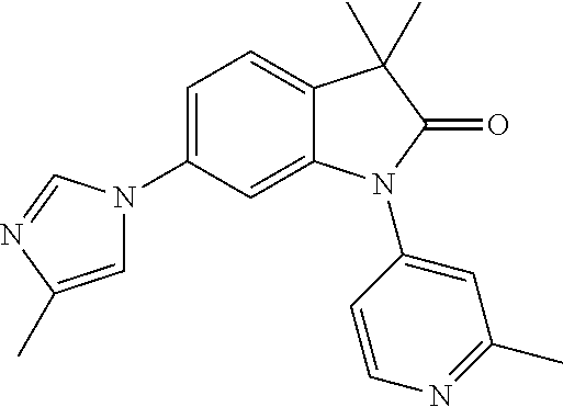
C1=C(N2C=C(C)N=C2)C=C2C(=C1)C(C)(C)C(=O)N2C1=CC(C)=NC=C1
